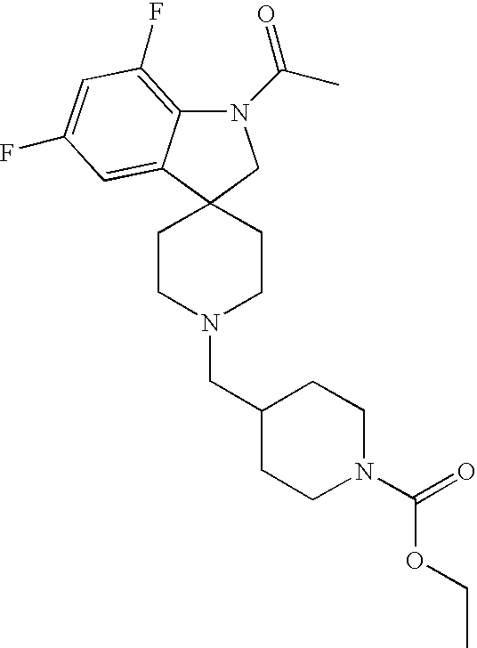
N1(C(C)=O)C2=C(F)C=C(F)C=C2C2(C1)CCN(CC1CCN(C(=O)OCC)CC1)CC2
